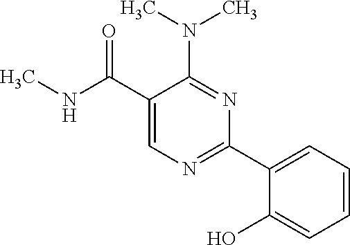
CNC(C1=CN=C(C2=CC=CC=C2O)N=C1N(C)C)=O
